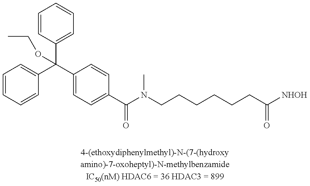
C1=CC=CC(C(C2=CC=C(C(N(CCCCCCC([NHOH])=O)C)=O)C=C2)(C2=CC=CC=C2)OCC)=C1
